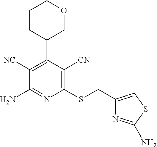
C1([NC])=C(C2COCCC2)C([CN])=C(SCC2=CSC(N)=N2)N=C1N
